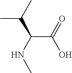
C(C(NC)C(C)C)(O)=O
